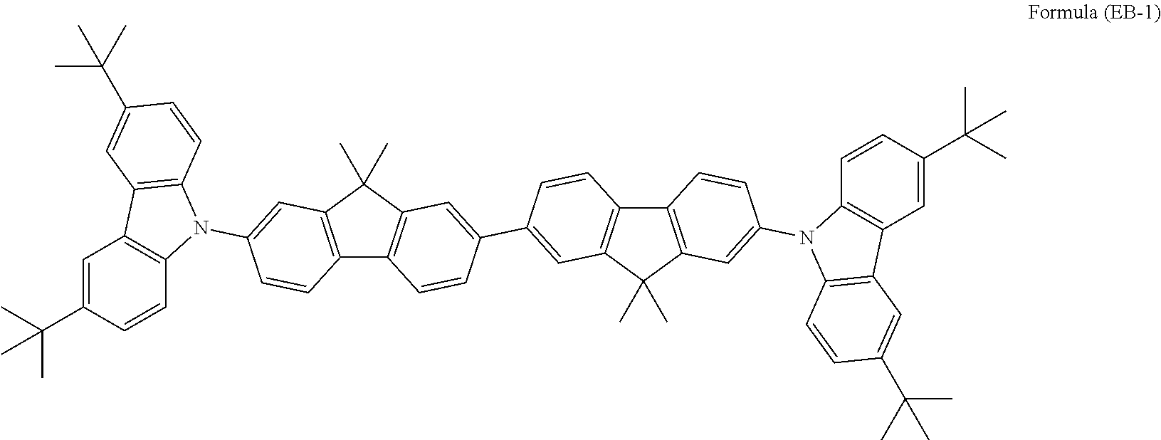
C1=C(C(C)(C)C)C=CC2=C1C1=C(N2C2=CC3=C(C4=C(C3(C)C)C=C(C3=CC5=C(C6=C(C5(C)C)C=C(N5C7=C(C=C(C(C)(C)C)C=C7)C7=C5C=CC(C(C)(C)C)=C7)C=C6)C=C3)C=C4)C=C2)C=CC(C(C)(C)C)=C1
